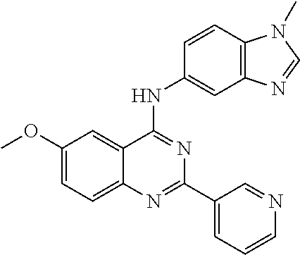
C1(OC)=CC=C2C(=C1)C(NC1=CC3=C(C=C1)N(C)C=N3)=NC(C1=CC=CN=C1)=N2
